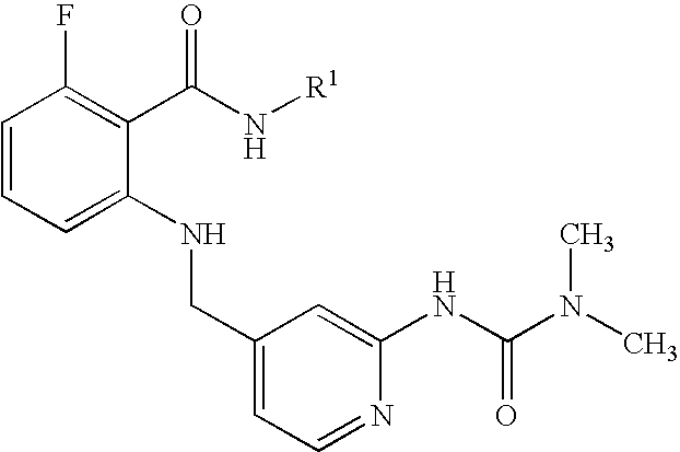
C1=CC=C(NCC2=CC=NC(NC(N(C)C)=O)=C2)C(C(N[R1])=O)=C1F
